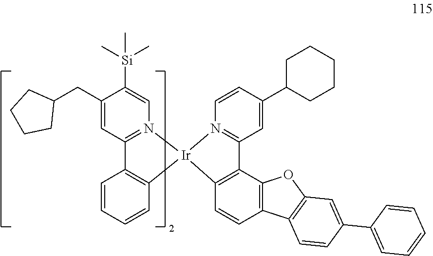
C1(CC2CCCC2)=CC2=N(C=C1[Si](C)(C)C)[Ir]1(C3=C2C=CC=C3)N2=C(C=C(C3CCCCC3)C=C2)C2=C1C=CC1=C2OC2=C1C=CC(C1=CC=CC=C1)=C2
